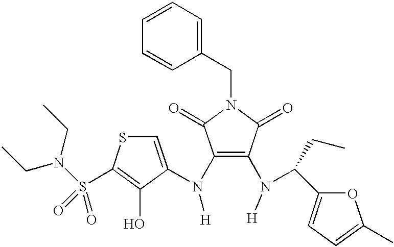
C1(N([H])C2=CSC(S(N(CC)CC)(=O)=O)=C2O)=C(N([H])C(C2=CC=C(C)O2)CC)C(=O)N(CC2=CC=CC=C2)C1=O
